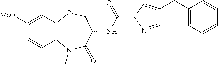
C1([MeO])=CC2=C(C=C1)N(C)C(=O)C(NC(N1N=CC(CC3=CC=CC=C3)=C1)=O)CO2
